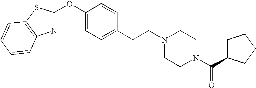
N1=C(OC2=CC=C(CCN3CCN(C(=O)C4CCCC4)CC3)C=C2)SC2=C1C=CC=C2
